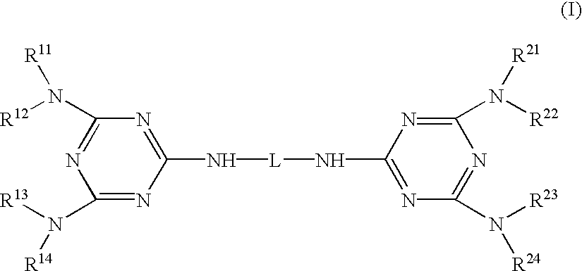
C1(N([R13])[R14])=NC(N[L]NC2=NC(N([R23])[R24])=NC(N([R22])[R21])=N2)=NC(N([R12])[R11])=N1
